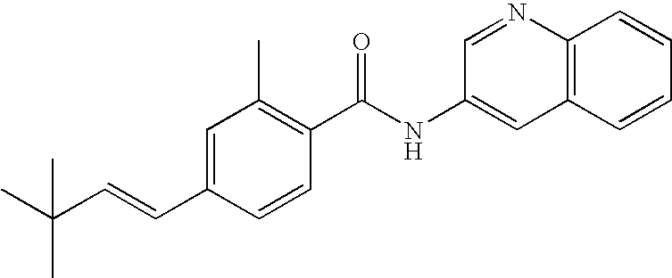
C(C=CC1=CC(C)=C(C(NC2=CC3=C(N=C2)C=CC=C3)=O)C=C1)(C)(C)C
